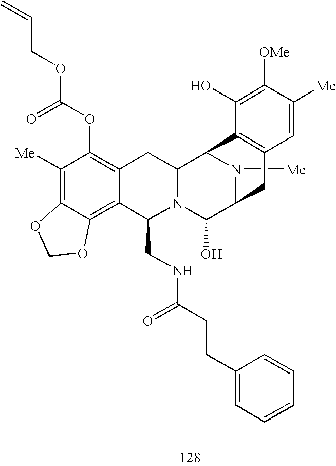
C1([Me])=C2C(=C3C(=C1OC(OCC=C)=O)CC1N(C3CNC(=O)CCC3=CC=CC=C3)C(O)C3N([Me])C1C1=C(C3)C=C([Me])C([OMe])=C1O)OCO2
